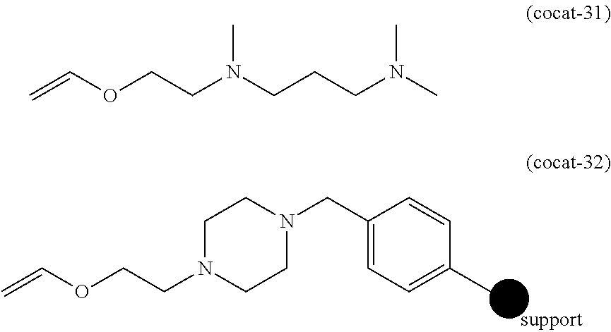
C1(CN2CCN(CCOC=C)CC2)=CC=C(C)C=C1.C=COCCN(CCCN(C)C)C
